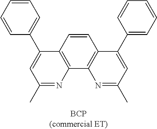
C12=C(C=CC3=C1N=C(C)C=C3C1=CC=CC=C1)C(C1=CC=CC=C1)=CC(C)=N2
